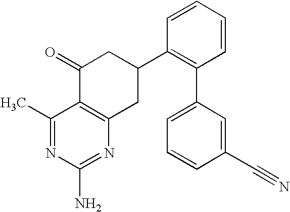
C1(C)=NC(N)=NC2=C1C(=O)CC(C1=C(C3=CC=CC(C#N)=C3)C=CC=C1)C2
